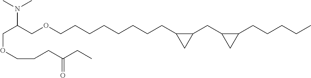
C(C(COCCCCCCCCC1C(CC2C(CCCCC)C2)C1)N(C)C)OCCCC(CC)=O
